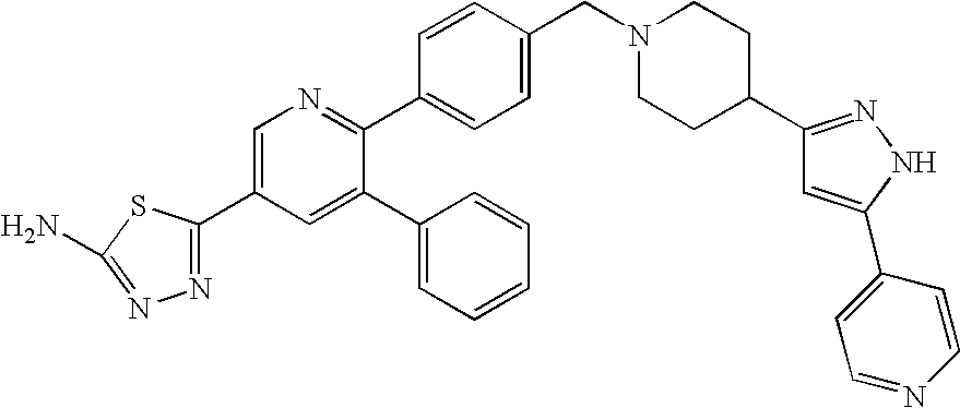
N1=C(C2=CC=C(CN3CCC(C4=NNC(C5=CC=NC=C5)=C4)CC3)C=C2)C(C2=CC=CC=C2)=CC(C2=NN=C(N)S2)=C1
